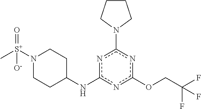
FC(COc1nc(N2CCCC2)nc(NC2CCN([S+](C)(=O)[O-])CC2)n1)(F)F
